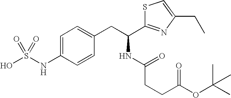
C1=C(NS(O)(=O)=O)C=CC(CC(NC(=O)CCC(=O)OC(C)(C)C)C2=NC(CC)=CS2)=C1
